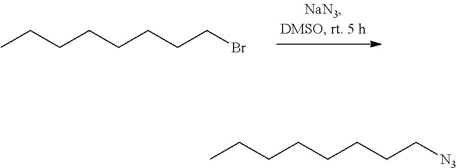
CCCCCCCCBr.CCCCCCCC[N3]
